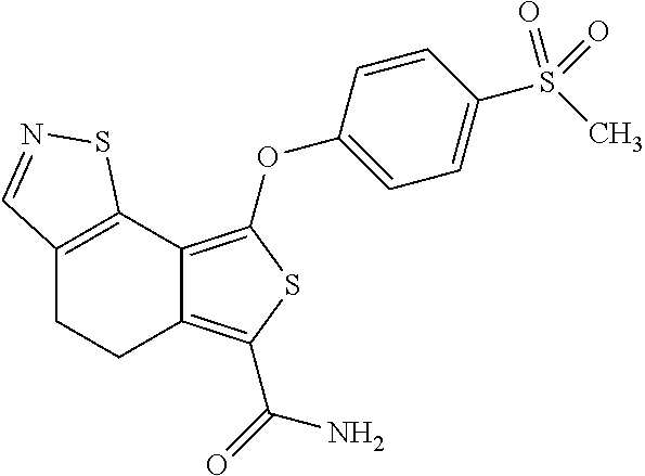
C12=C(C3=C(OC4=CC=C(S(C)(=O)=O)C=C4)SC(C(=O)N)=C3CC1)SN=C2
